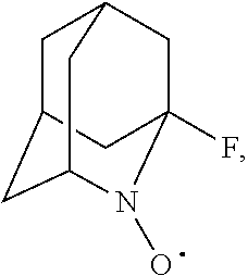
C1C2CC3N(O)C(F)(CC1C3)C2
